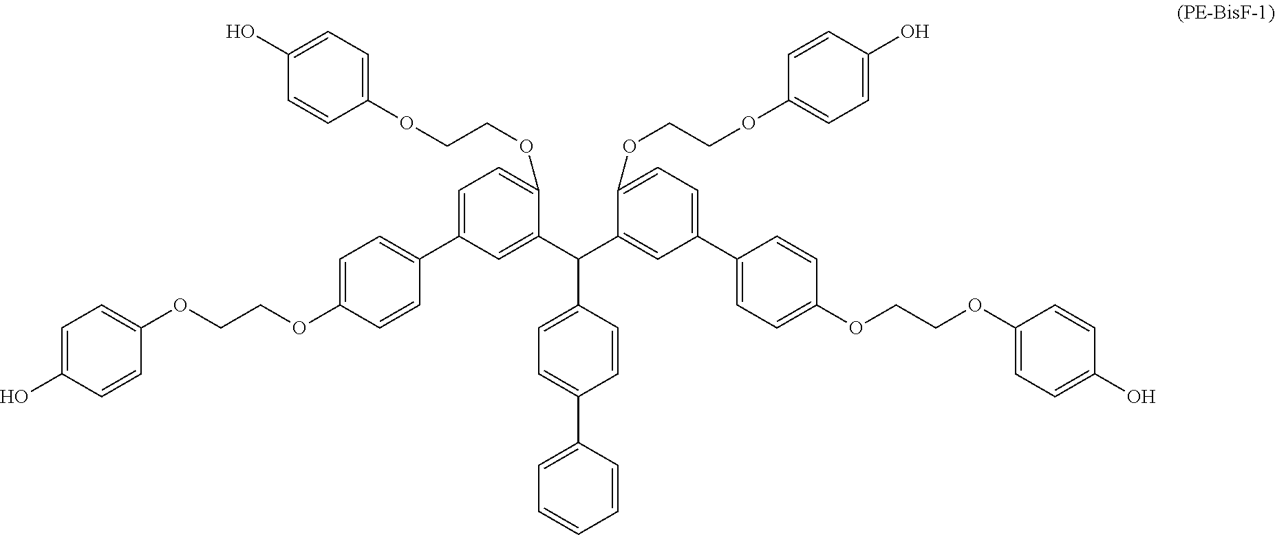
C1(OCCOC2=CC=C(O)C=C2)=CC=C(C2=CC=C(OCCOC3=CC=C(O)C=C3)C=C2)C=C1C(C1=CC(C2=CC=C(OCCOC3=CC=C(O)C=C3)C=C2)=CC=C1OCCOC1=CC=C(O)C=C1)C1=CC=C(C2=CC=CC=C2)C=C1
